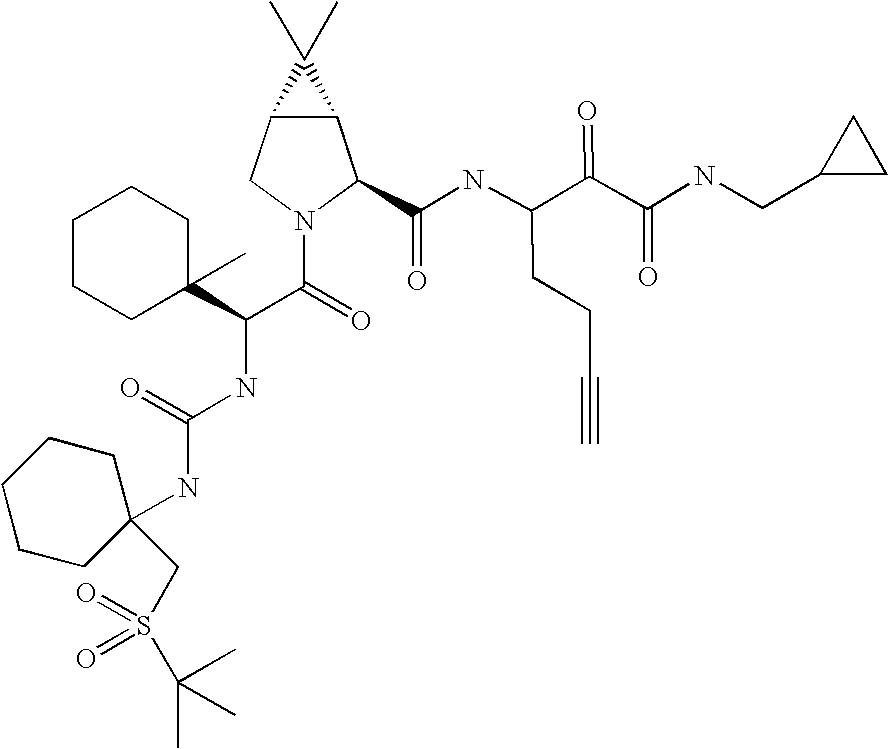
C12C(CN(C(=O)C(NC(NC3(CS(C(C)(C)C)(=O)=O)CCCCC3)=O)C3(C)CCCCC3)C1C(NC(C(C(NCC1CC1)=O)=O)CCC#C)=O)C2(C)C
